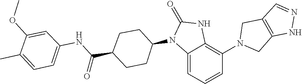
N1=CC2=C(N1)CN(C1=C3NC(=O)N(C4CCC(C(NC5=CC=C(C)C(OC)=C5)=O)CC4)C3=CC=C1)C2
